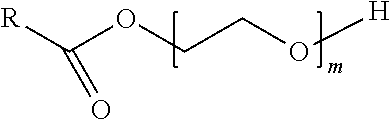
C(OCCO[H])([R])=O
